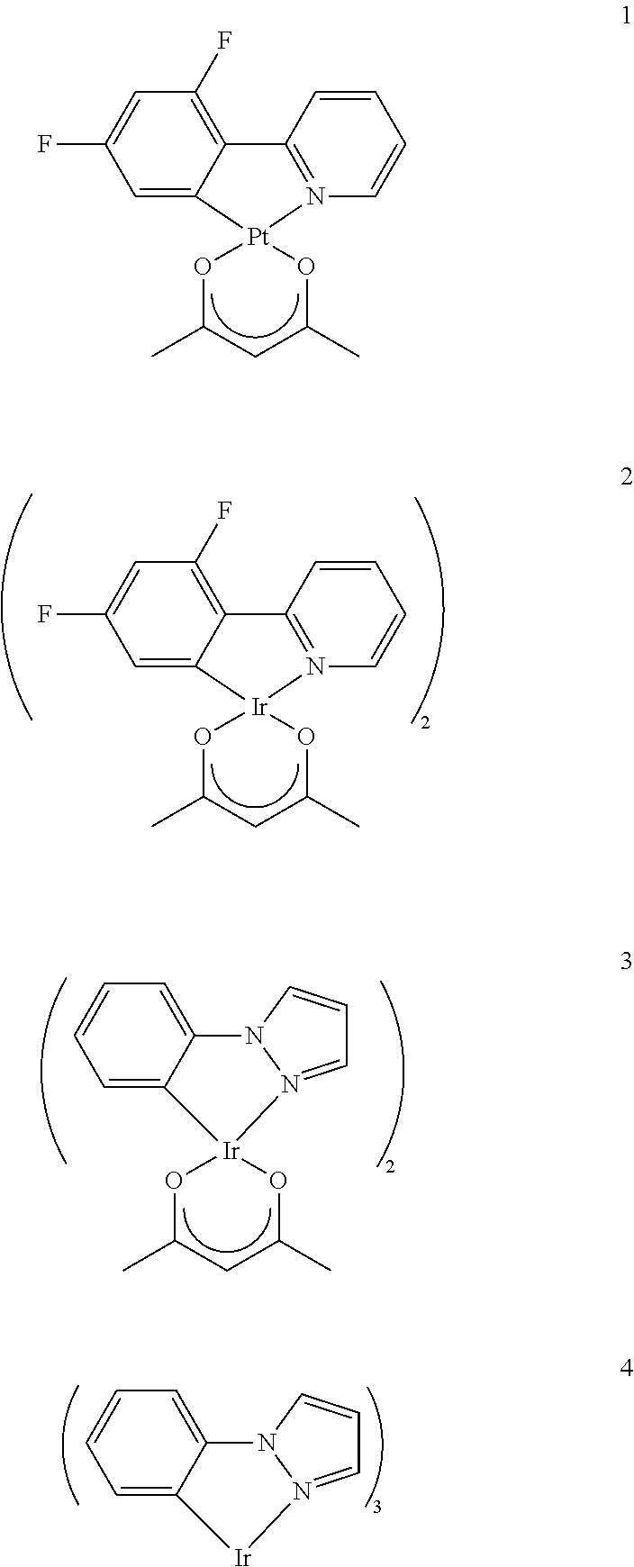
C1=C2[Pt]3(N4=C(C=CC=C4)C2=C(F)C=C1F)OC(C)CC(C)O3.C1=C2[Ir]3(N4=C(C=CC=C4)C2=C(F)C=C1F)OC(C)CC(C)O3.C1=C2C(=CC=C1)N1N(=CC=C1)[Ir]21OC(C)CC(C)O1.C1=C2C(=CC=C1)N1N(=CC=C1)[Ir]2
